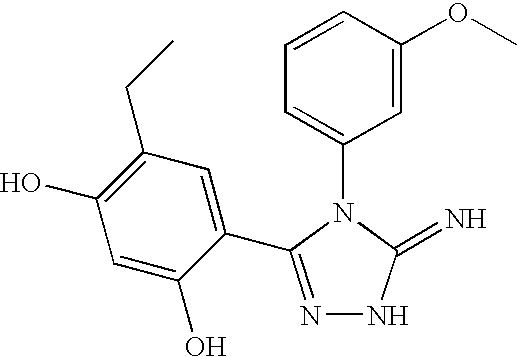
C1=CC(OC)=CC(N2C(=N)NN=C2C2=CC(CC)=C(O)C=C2O)=C1
